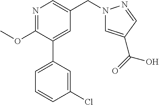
C1(OC)=NC=C(CN2C=C(C(O)=O)C=N2)C=C1C1=CC=CC(Cl)=C1
